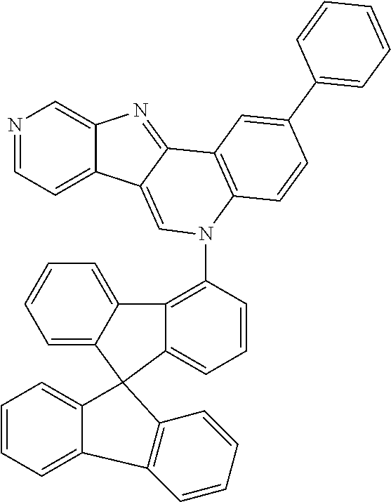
N1=CC=C2C(=C1)N=C1C2=CN(C2=C3C(=CC=C2)C2(C4=CC=CC=C34)C3=CC=CC=C3C3=C2C=CC=C3)C2=C1C=C(C1=CC=CC=C1)C=C2
